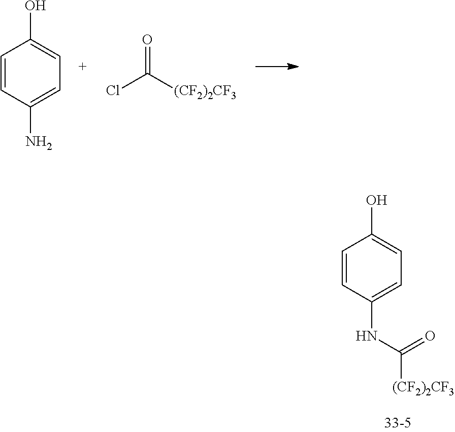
C1=CC(NC(=O)[(CF2)2CF3])=CC=C1O.C1=CC(N)=CC=C1O.ClC([(CF2)2CF3])=O
